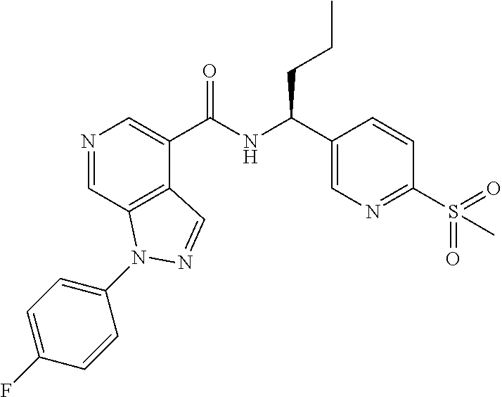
N1=CC2=C(C(C(NC(C3=CN=C(S(C)(=O)=O)C=C3)CCC)=O)=C1)C=NN2C1=CC=C(F)C=C1
